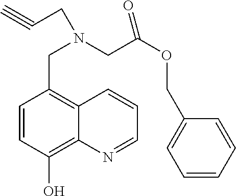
C1=CC(O)=C2C(=C1CN(CC(OCC1=CC=CC=C1)=O)CC#C)C=CC=N2
